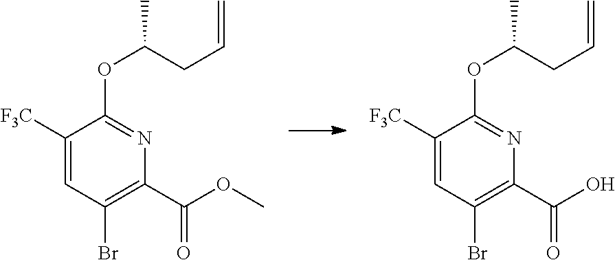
C1(C(OC)=O)=C(Br)C=C([F3C])C(OC(CC=C)C)=N1.C1(C(O)=O)=C(Br)C=C([F3C])C(OC(CC=C)C)=N1
